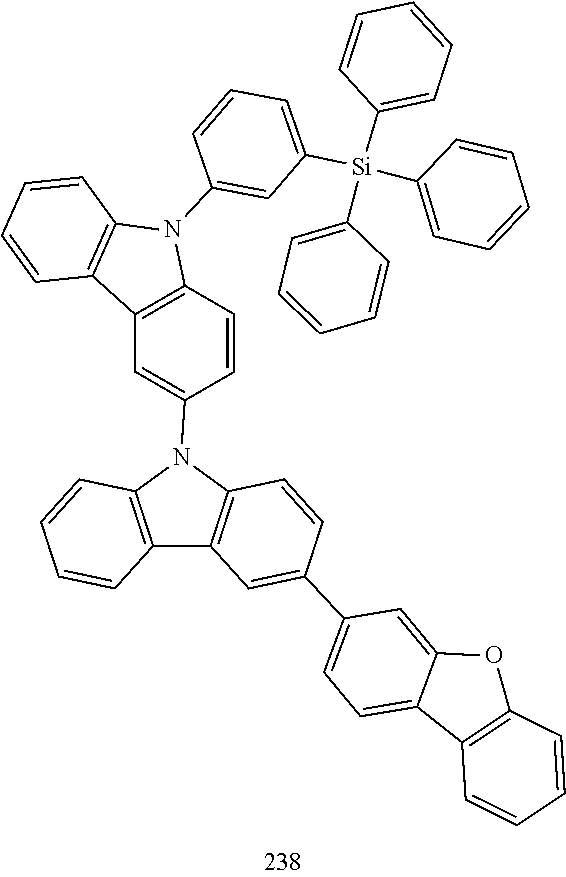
C1=C(N2C3=C(C4=C2C=CC(C2=CC=C5C6=C(OC5=C2)C=CC=C6)=C4)C=CC=C3)C=CC2=C1C1=C(C=CC=C1)N2C1=CC([Si](C2=CC=CC=C2)(C2=CC=CC=C2)C2=CC=CC=C2)=CC=C1
